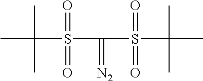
C(S(C(S(C(C)(C)C)(=O)=O)=[N2])(=O)=O)(C)(C)C
